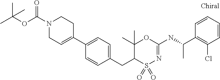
C1(CC2S(=O)(=O)N=C(NC(C)C3=C(Cl)C=CC=C3)OC2(C)C)=CC=C(C2=CCN(C(OC(C)(C)C)=O)CC2)C=C1
